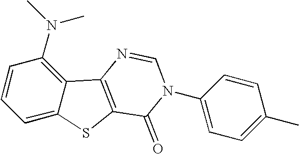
C1=CC(N(C)C)=C2C(=C1)SC1=C2N=CN(C2=CC=C(C)C=C2)C1=O
